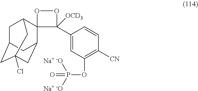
C1(C2([OCD3])OOC23C2CC4(Cl)CC(CC3C4)C2)=CC(OP([Na+ -O])([Na+ -O])=O)=C([CN])C=C1
